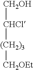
[CH2OH][CHCl][(CH2)3][CH2OEt]
